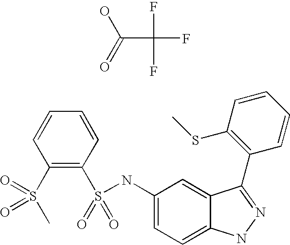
C1=CC=CC(S(NC2=CC=C3C(=C2)C(C2=C(SC)C=CC=C2)=NN3)(=O)=O)=C1S(C)(=O)=O.C(C(F)(F)F)(O)=O
